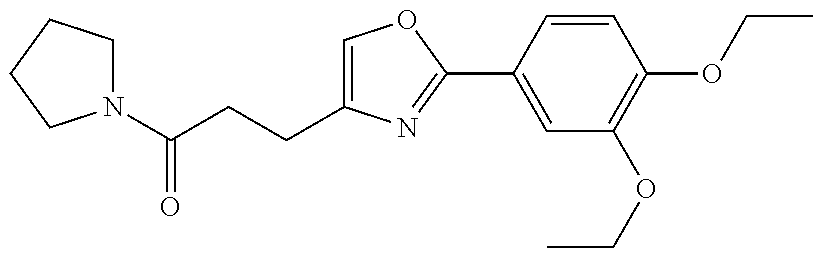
N1(C(CCC2=COC(C3=CC(OCC)=C(OCC)C=C3)=N2)=O)CCCC1
